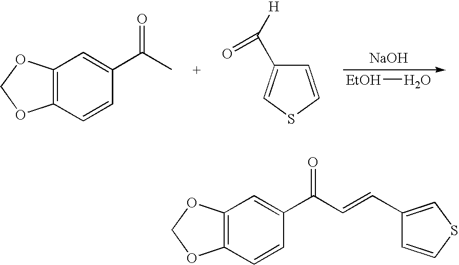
[NaOH].[EtOH]O.C12=C(C=CC(C(C)=O)=C1)OCO2.C1=CSC=C1C([H])=O.C12=C(C=CC(C(C=CC3=CSC=C3)=O)=C1)OCO2
